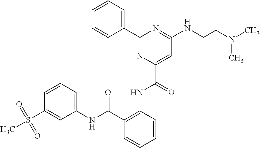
C1=CC=C(C2=NC(C(NC3=C(C(NC4=CC=CC(S(C)(=O)=O)=C4)=O)C=CC=C3)=O)=CC(NCCN(C)C)=N2)C=C1
